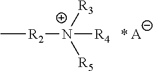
C[R2][N+]([R4])([R3])[R5].[* A]
